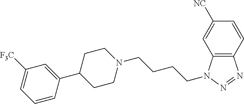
C12=C(N(CCCCN3CCC(C4=CC([F3C])=CC=C4)CC3)N=N1)C=C([NC])C=C2
